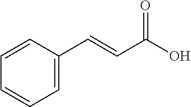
C1=C(C=CC(O)=O)C=CC=C1
